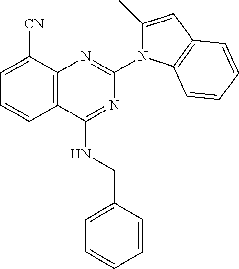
C12=C(C(NCC3=CC=CC=C3)=NC(N3C(C)=CC4=C3C=CC=C4)=N1)C=CC=C2[CN]
